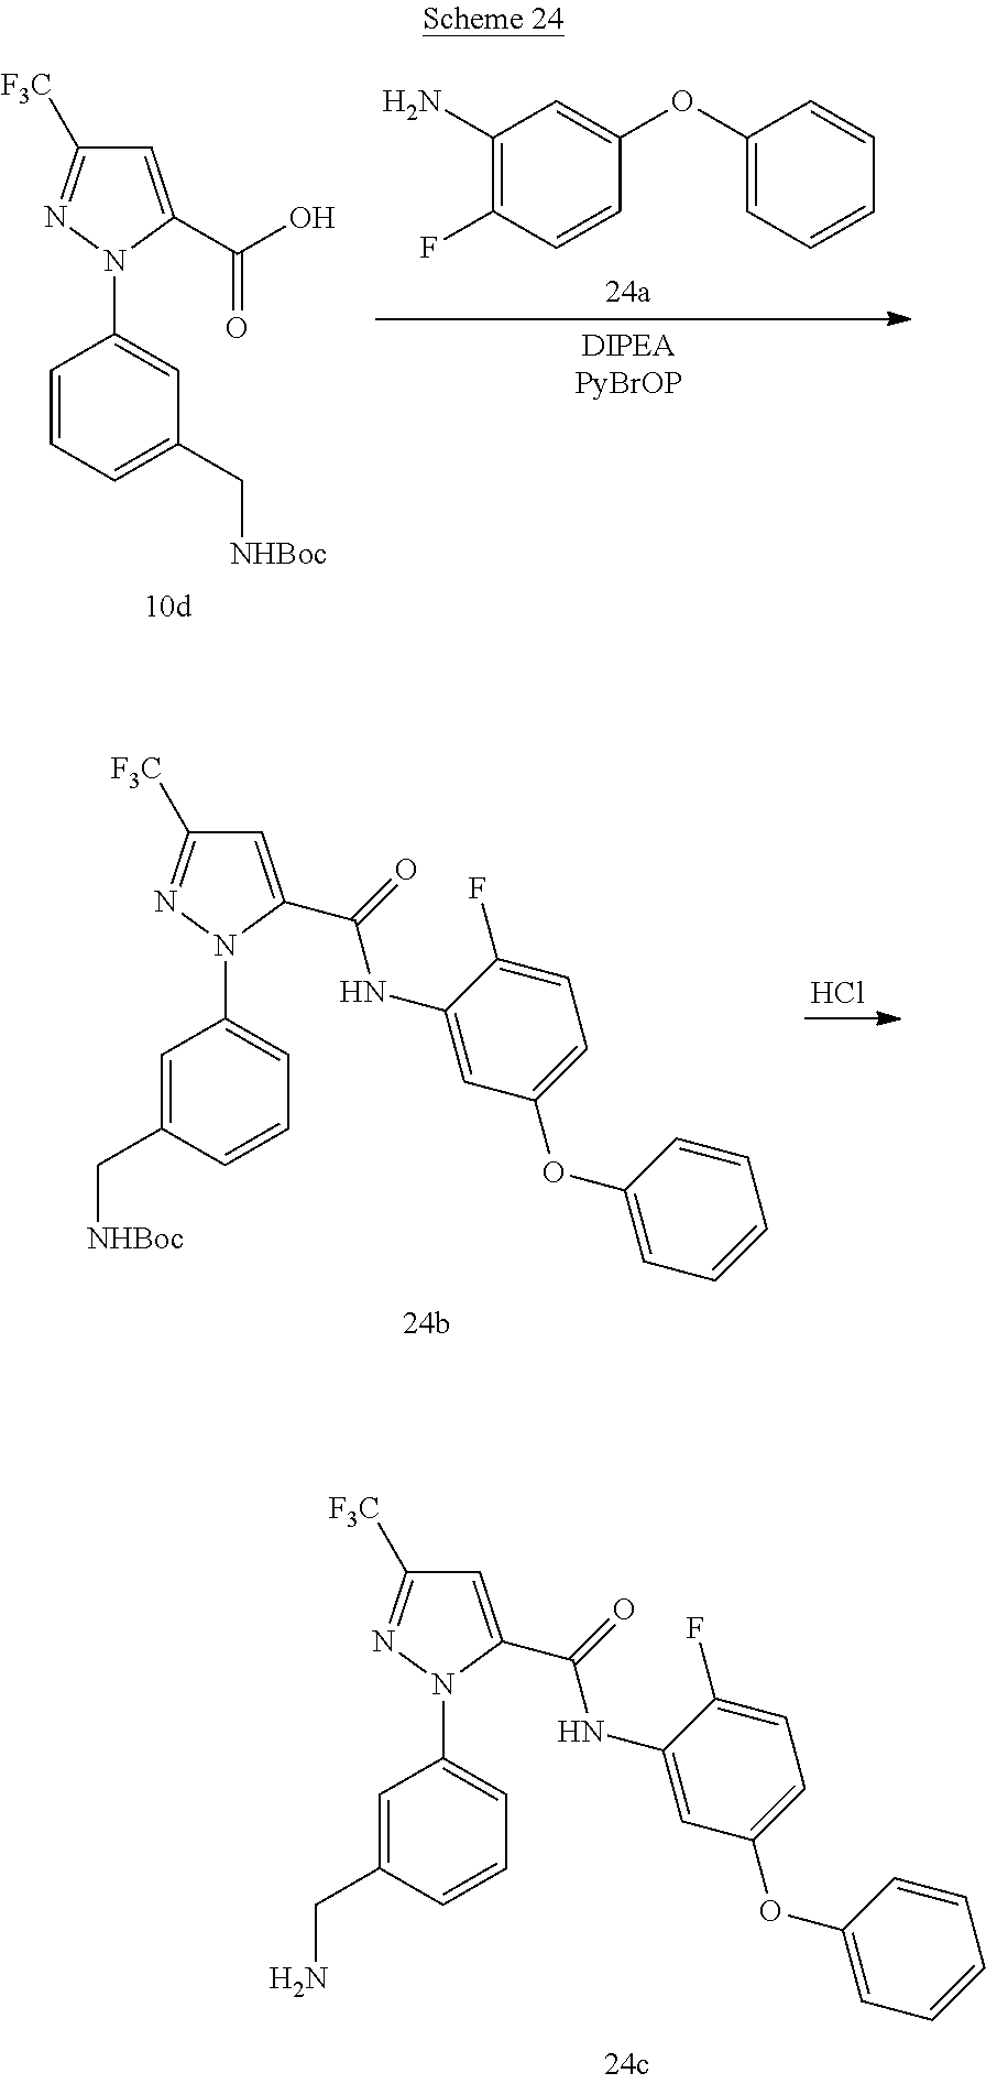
C1=C(C(O)=O)N(C2=CC(C[NHBoc])=CC=C2)N=C1[F3C].C1(N)=C(F)C=CC(OC2=CC=CC=C2)=C1.Cl.C1=C(C(NC2=CC(OC3=CC=CC=C3)=CC=C2F)=O)N(C2=CC=CC(C[NHBoc])=C2)N=C1[F3C].C1=C(C(NC2=CC(OC3=CC=CC=C3)=CC=C2F)=O)N(C2=CC=CC(CN)=C2)N=C1[F3C]
